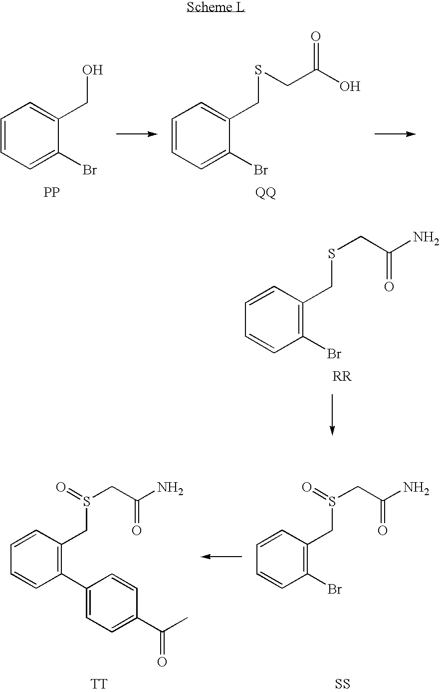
C1=CC=C(Br)C(CO)=C1.[PP].C1=CC=C(Br)C(CSCC(O)=O)=C1.[QQ].C1=CC(CSCC(N)=O)=C(Br)C=C1.C1=CC(CS(=O)CC(N)=O)=C(C2=CC=C(C(C)=O)C=C2)C=C1.[TT].[SS].C1=CC(CS(=O)CC(N)=O)=C(Br)C=C1
